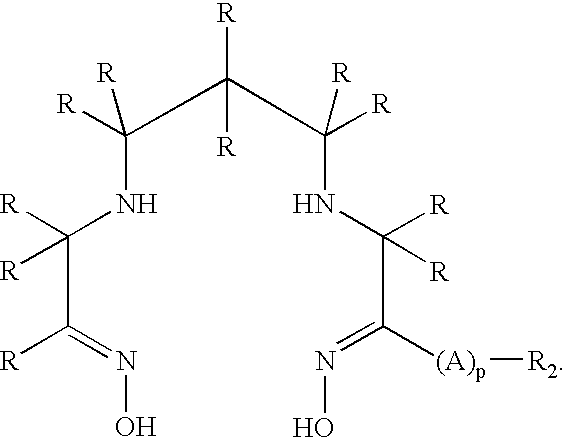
C(C(NC(C(C(NC(C([(A)p][R2])=NO)([R])[R])([R])[R])([R])[R])([R])[R])([R])[R])([R])=NO
